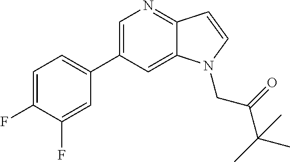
C1=C(C2=CC=C(F)C(F)=C2)C=C2C(=N1)C=CN2CC(C(C)(C)C)=O
